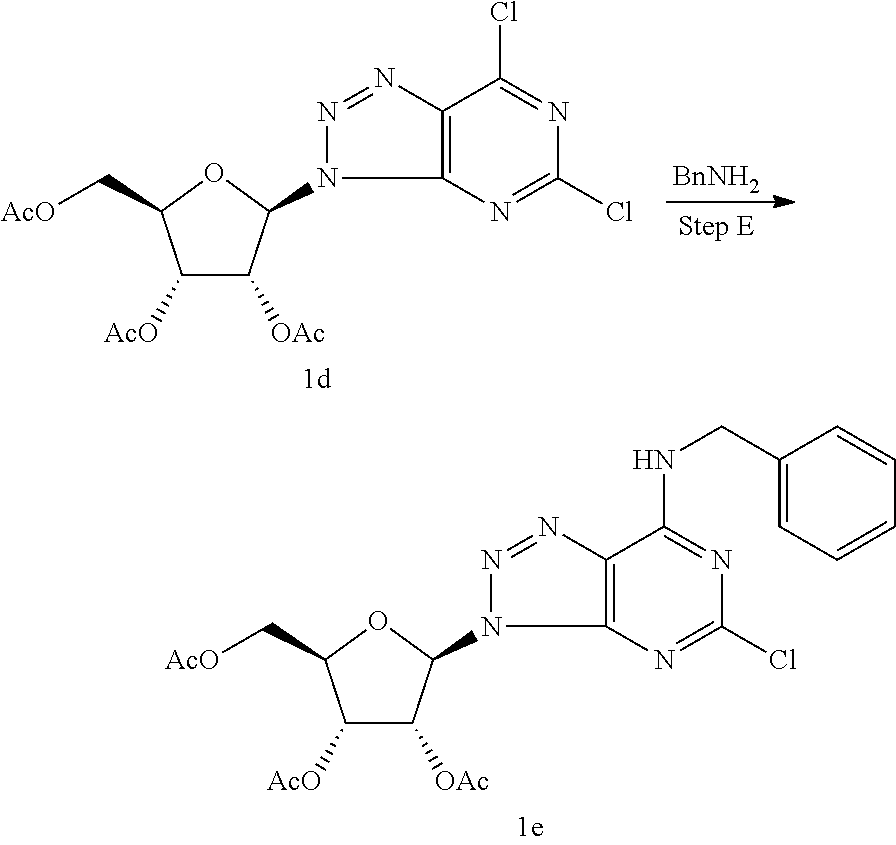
C1([AcO])C([OAc])C(N2N=NC3=C2N=C(Cl)N=C3NCC2=CC=CC=C2)OC1C[AcO].C1([AcO])C([OAc])C(N2N=NC3=C2N=C(Cl)N=C3Cl)OC1C[AcO].[BnNH2]
